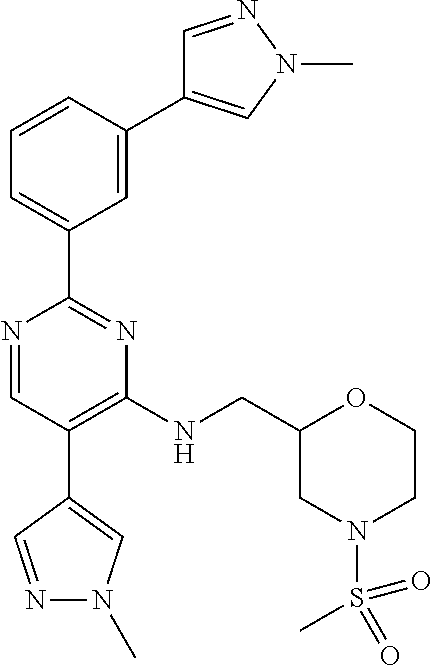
N1=CC(C2=CN(C)N=C2)=C(NCC2CN(S(=O)(C)=O)CCO2)N=C1C1=CC=CC(C2=CN(C)N=C2)=C1
